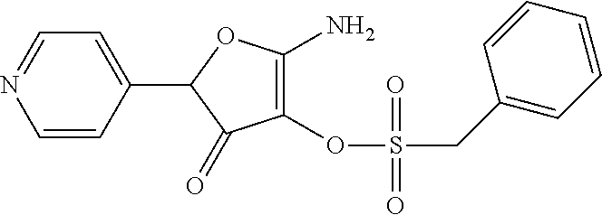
C1=CC(C2C(=O)C(OS(CC3=CC=CC=C3)(=O)=O)=C(N)O2)=CC=N1
